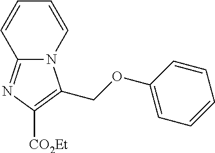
C12=NC([CO2Et])=C(COC3=CC=CC=C3)N1C=CC=C2
